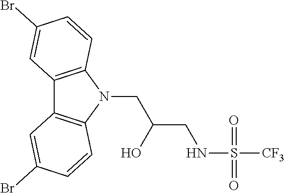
C12=C(N(CC(CNS(=O)(=O)[CF3])O)C3=C1C=C(Br)C=C3)C=CC(Br)=C2
